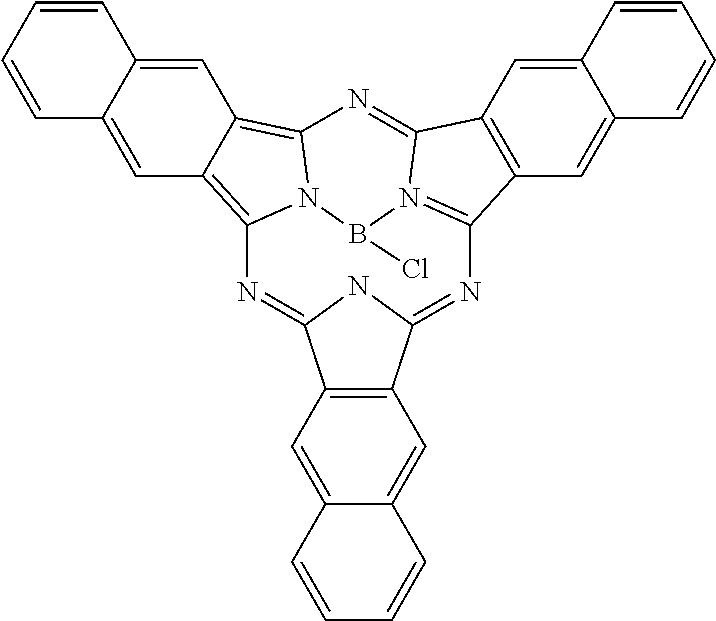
C1=C2C(=CC3=C4N5C(=C13)N=C1C3=C(C=C6C(=C3)C=CC=C6)C(=N1B5Cl)N=C1C3=C(C=C5C(=C3)C=CC=C5)C(=N4)N1)C=CC=C2
